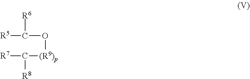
[R5]C([R6])O[(R9)p]C([R7])[R8]
